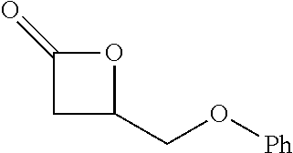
O([Ph])CC1OC(=O)C1
